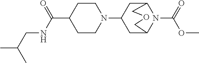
C1(C(=O)NCC(C)C)CCN(C2CC3N(C(=O)OC)C(C2)COC3)CC1
